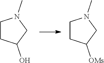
C1CC(O)CN1C.C1CC([OMs])CN1C
